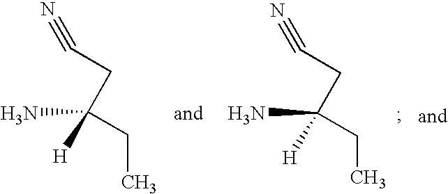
C(C)C(N)([H])CC#N.C(C(N)([H])CC#N)C
